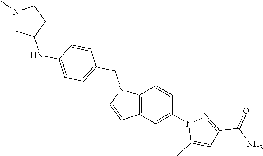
C12=C(C=C(N3C(C)=CC(C(N)=O)=N3)C=C1)C=CN2CC1=CC=C(NC2CCN(C)C2)C=C1
